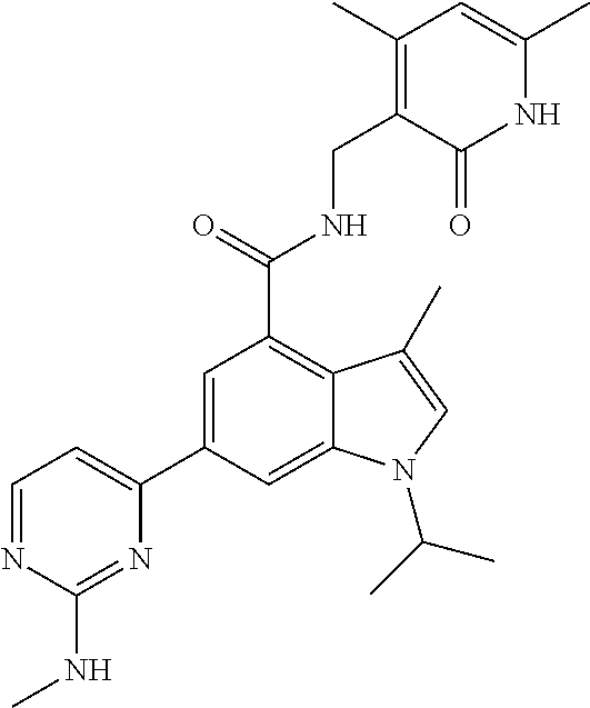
C1(C2=CC(C(NCC3=C(C)C=C(C)NC3=O)=O)=C3C(=C2)N(C(C)C)C=C3C)=CC=NC(NC)=N1
